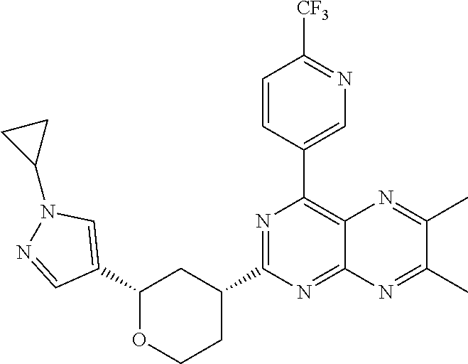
C1(C2=CN(C3CC3)N=C2)OCCC(C2=NC(C3=CN=C([CF3])C=C3)=C3C(=N2)N=C(C)C(C)=N3)C1
